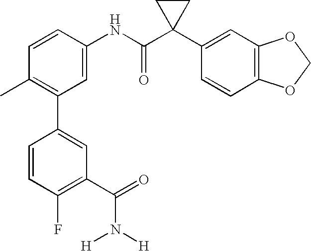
C1=C(NC(C2(C3=CC4=C(C=C3)OCO4)CC2)=O)C=CC(C)=C1C1=CC(C(=O)N([H])[H])=C(F)C=C1
